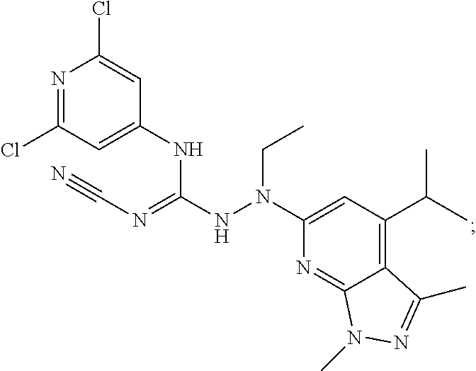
N1=C(Cl)C=C(NC(NN(C2=CC(C(C)C)=C3C(=N2)N(C)N=C3C)CC)=NC#N)C=C1Cl
